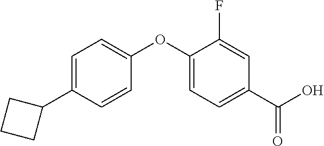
C1=C(C2CCC2)C=CC(OC2=CC=C(C(O)=O)C=C2F)=C1
